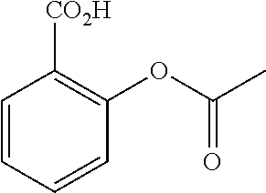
C1=CC=CC(OC(C)=O)=C1[CO2H]
